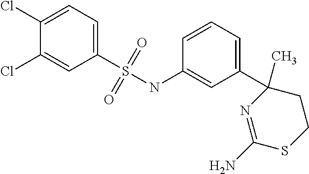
C1(Cl)=CC=C(S(NC2=CC(C3(C)CCSC(N)=N3)=CC=C2)(=O)=O)C=C1Cl
